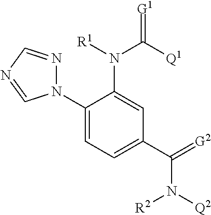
N1(C2=CC=C(C(=[G2])N([Q2])[R2])C=C2N([R1])C([Q1])=[G1])N=CN=C1
